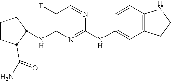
C1CCC(C(=O)N)C1NC1=C(F)C=NC(NC2=CC3=C(C=C2)NCC3)=N1
